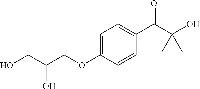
C1=C(OCC(CO)O)C=CC(C(C(C)(O)C)=O)=C1
